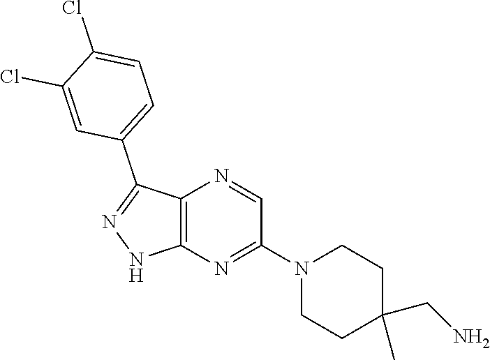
C12=C(N=C(N3CCC(C)(CN)CC3)C=N1)NN=C2C1=CC=C(Cl)C(Cl)=C1
